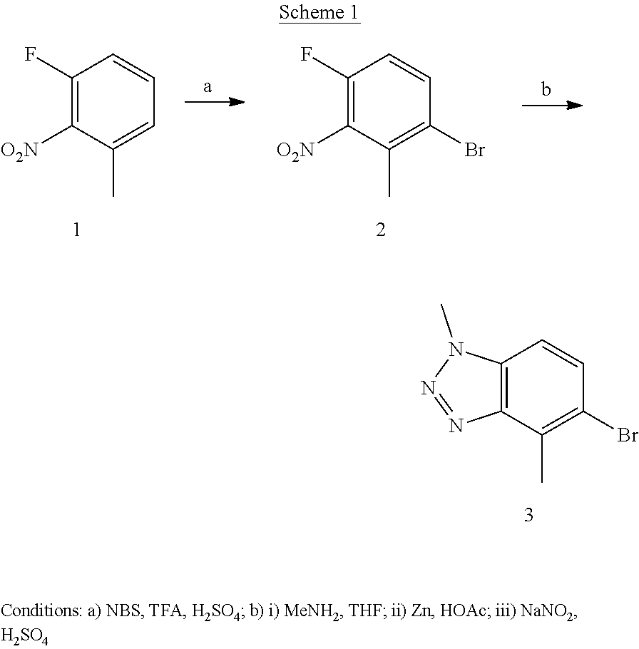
C12=C(C(C)=C(Br)C=C1)N=NN2C.C1(F)=C([O2N])C(C)=CC=C1.C1(F)=C([O2N])C(C)=C(Br)C=C1
